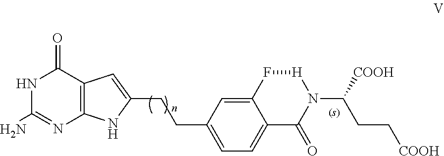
N1C(N)=NC2=C(C1=O)C=C(CCC1=CC=C3C(=C1)F[H]N(C([COOH])CC[COOH])C3=O)N2
